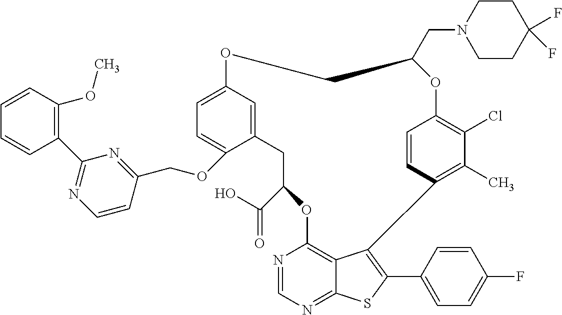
C12=C3C(=NC=N1)SC(C1=CC=C(F)C=C1)=C3C1=C(C)C(Cl)=C(C=C1)OC(CN1CCC(F)(F)CC1)COC1=CC=C(OCC3=NC(C4=C(OC)C=CC=C4)=NC=C3)C(=C1)CC(C(O)=O)O2
